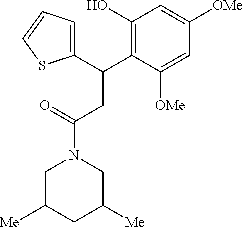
C1(C(C2=C(O)C=C([OMe])C=C2[OMe])CC(N2CC([Me])CC([Me])C2)=O)=CC=CS1
